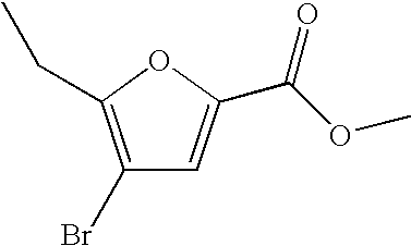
C1(Br)=C(CC)OC(C(OC)=O)=C1
